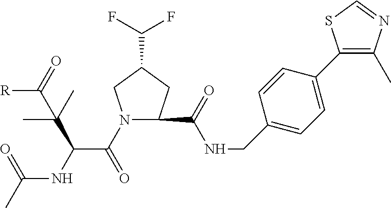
N1(C(C(NC(C)=O)C(C)(C)C(=O)[R])=O)CC(C(F)F)CC1C(NCC1=CC=C(C2=C(C)N=CS2)C=C1)=O
